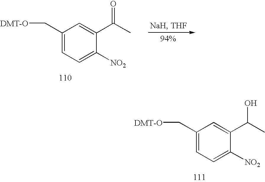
C1(C[DMT-O])=CC=C([NO2])C(C(C)=O)=C1.C1(C[DMT-O])=CC=C([NO2])C(C(C)O)=C1
